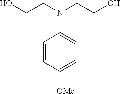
N(C1=CC=C([OMe])C=C1)(CCO)CCO
